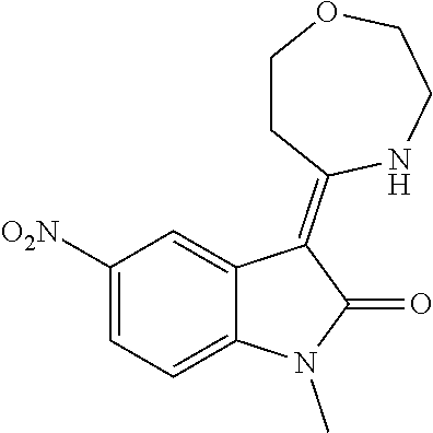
C1([O2N])=CC=C2C(=C1)C(=C1CCOCCN1)C(=O)N2C
